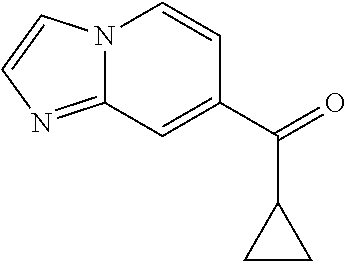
N12C(=NC=C1)C=C(C(C1CC1)=O)C=C2
